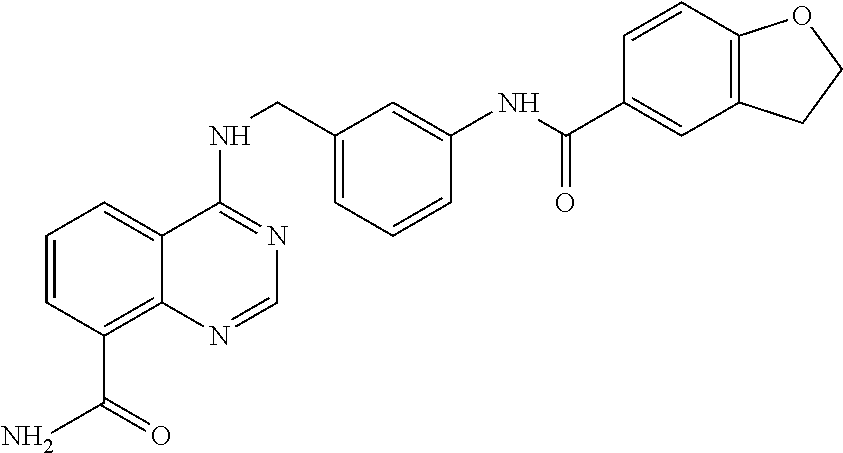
C1=CC(C(N)=O)=C2C(=C1)C(NCC1=CC=CC(NC(=O)C3=CC4=C(C=C3)OCC4)=C1)=NC=N2
